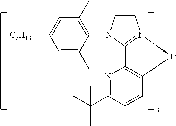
N1=C(C(C)(C)C)C=CC2=C1C1=N(->[Ir]2)C=CN1C1=C(C)C=C([C6H13])C=C1C
